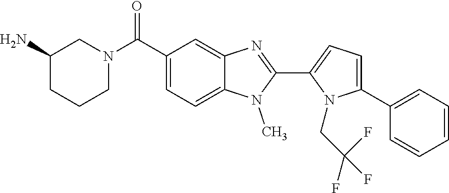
C1=C(C2=CC=CC=C2)N(CC(F)(F)F)C(C2=NC3=CC(C(N4CCCC(N)C4)=O)=CC=C3N2C)=C1
